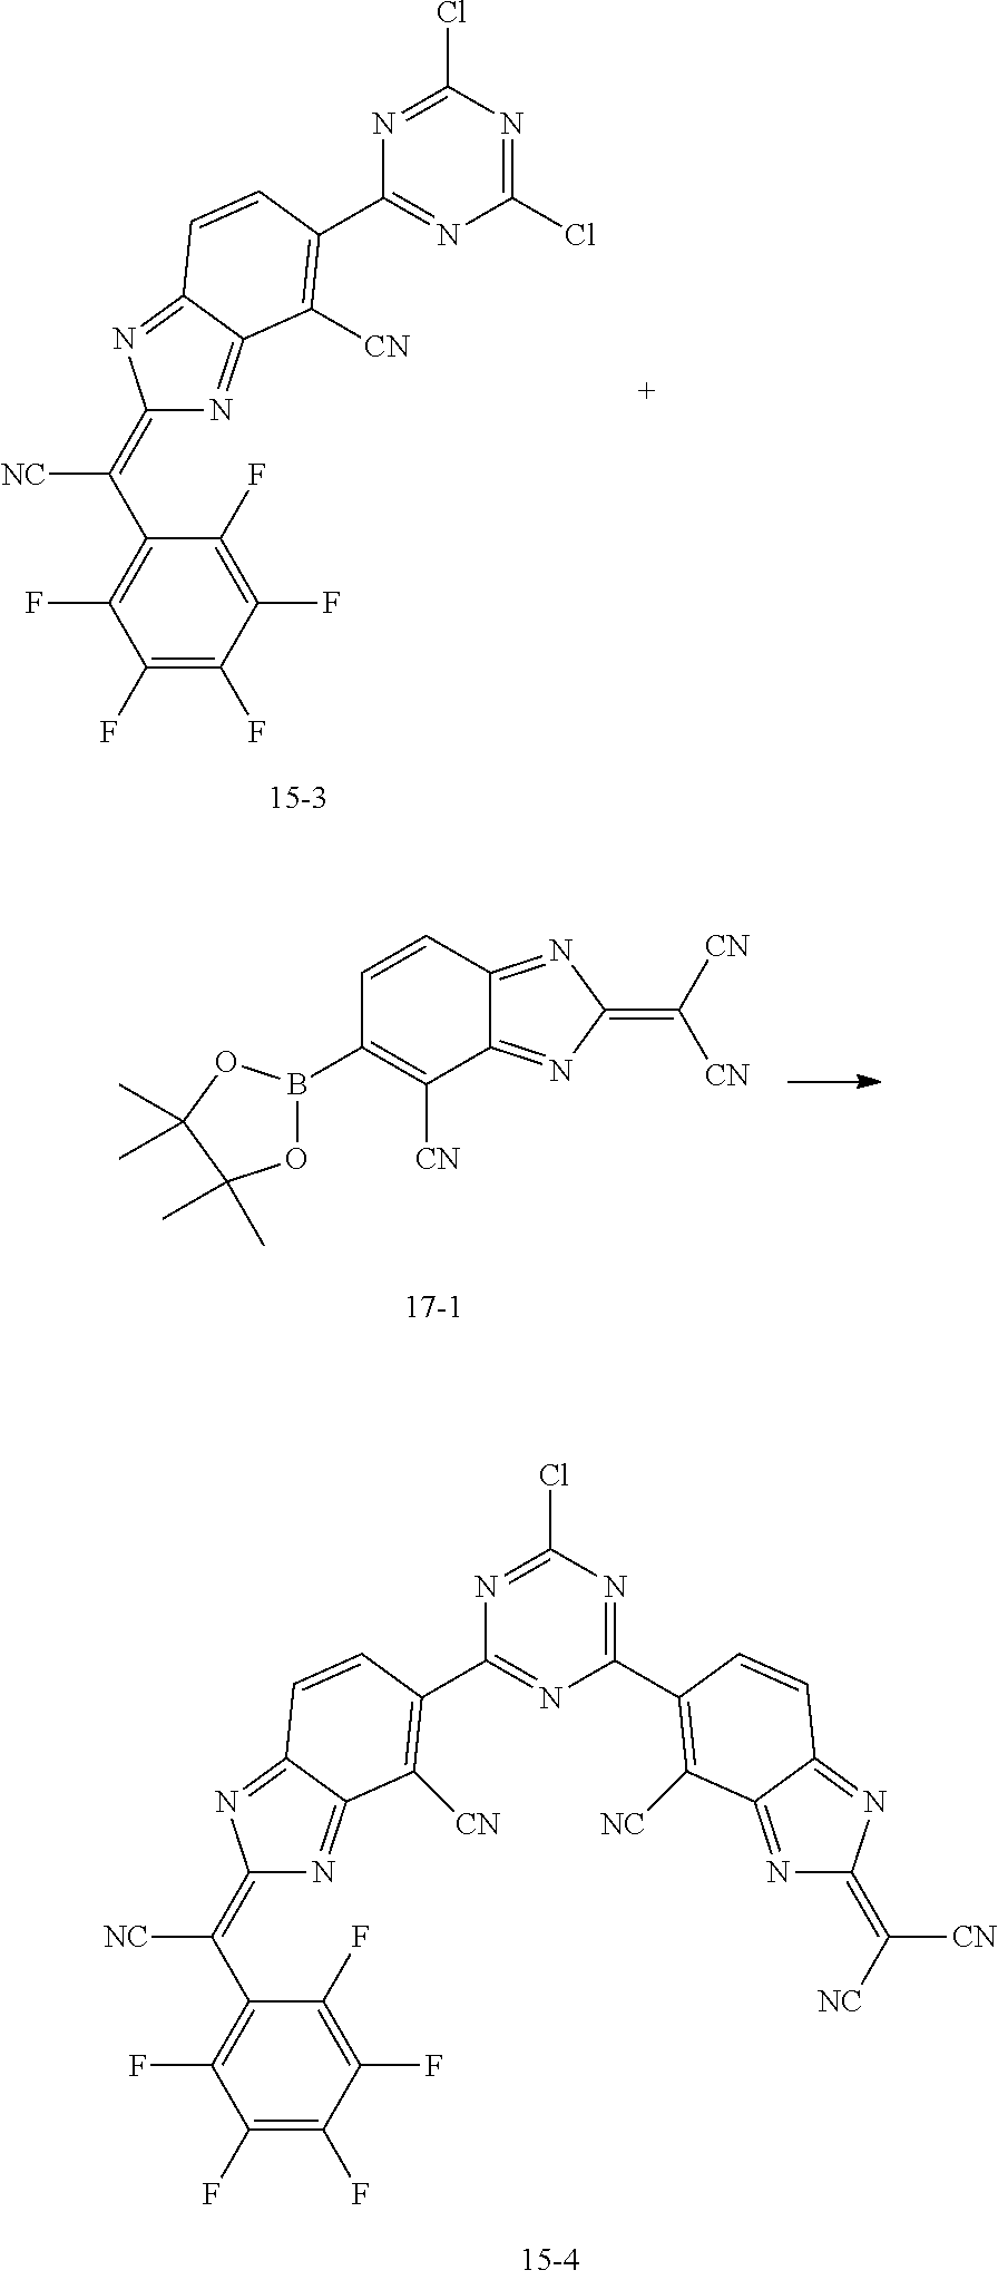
C1(F)=C(F)C(F)=C(F)C(C(=C2N=C3C(=N2)C=CC(C2=NC(Cl)=NC(Cl)=N2)=C3[CN])[NC])=C1F.C1=CC2=NC(=C([CN])[CN])N=C2C([CN])=C1B1OC(C)(C)C(C)(C)O1.C1(F)=C(F)C(F)=C(F)C(C(=C2N=C3C(=N2)C=CC(C2=NC(C4=C([NC])C5=NC(=C([NC])[CN])N=C5C=C4)=NC(Cl)=N2)=C3[CN])[NC])=C1F
